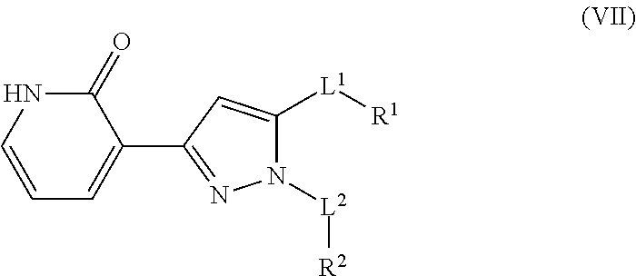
N1([L2][R2])C([L1][R1])=CC(C2=CC=CNC2=O)=N1
